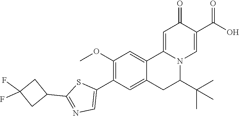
COC1=C(C2=CN=C(C3CC(F)(F)C3)S2)C=C2C(=C1)C1=CC(=O)C(C(=O)O)=CN1C(C(C)(C)C)C2
